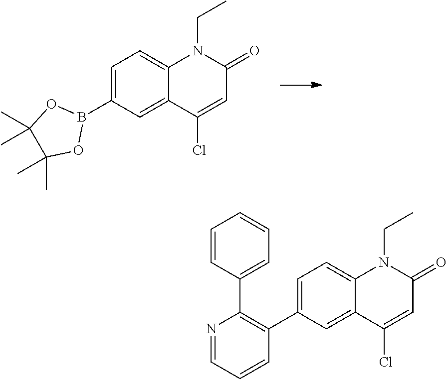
B1(C2=CC=C3C(=C2)C(Cl)=CC(=O)N3CC)OC(C)(C)C(C)(C)O1.C1(C2=C(C3=CC=CC=C3)N=CC=C2)=CC=C2C(=C1)C(Cl)=CC(=O)N2CC
